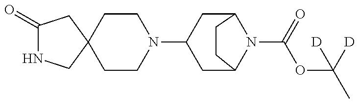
C1(=O)NCC2(C1)CCN(C1CC3N(C(=O)OC(C)([D])[D])C(C1)CC3)CC2
